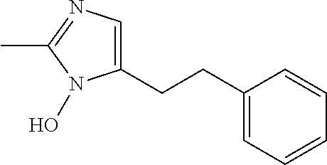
C1(CCC2=CC=CC=C2)=CN=C(C)N1O
